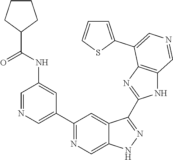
C1(C2=CN=CC(NC(=O)C3CCCC3)=C2)=NC=C2C(=C1)C(C1=NC3=C(N1)C=NC=C3C1=CC=CS1)=NN2
